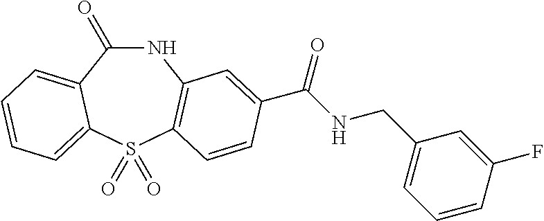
C1(=O)NC2=C(S(=O)(=O)C3=CC=CC=C13)C=CC(C(NCC1=CC=CC(F)=C1)=O)=C2
